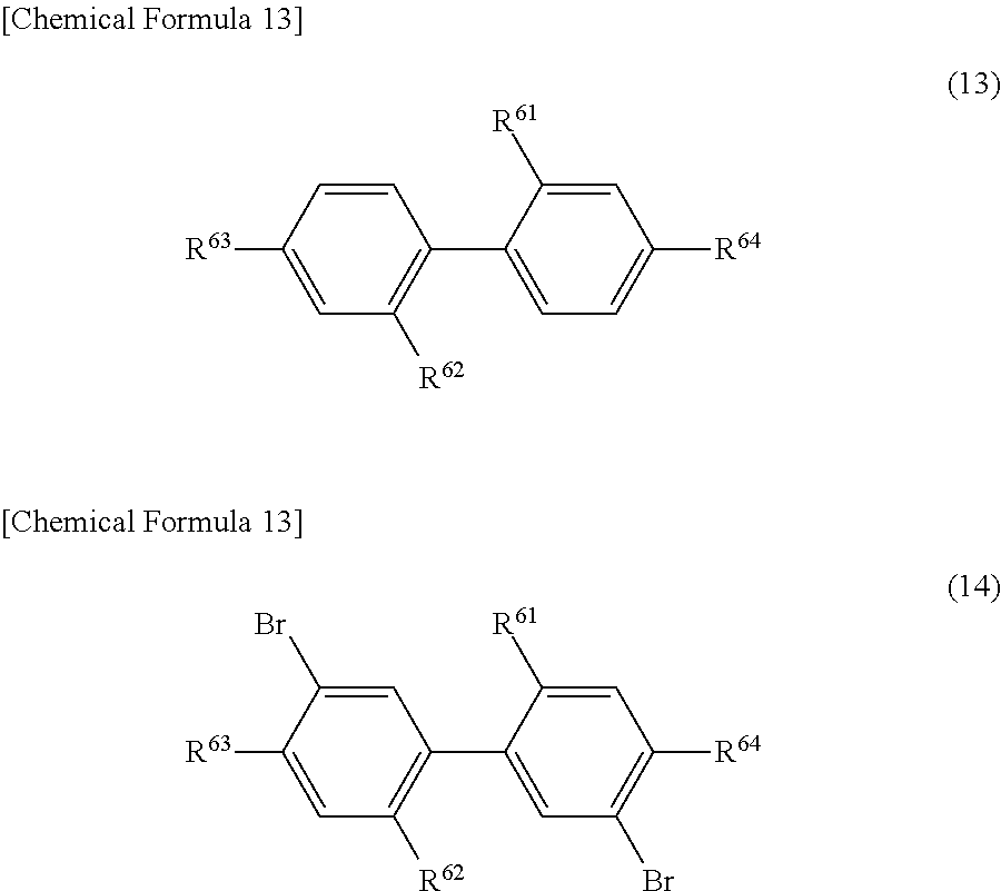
C1([R63])=CC([R62])=C(C2=CC=C([R64])C=C2[R61])C=C1.C1([R63])=CC([R62])=C(C2=CC(Br)=C([R64])C=C2[R61])C=C1Br
